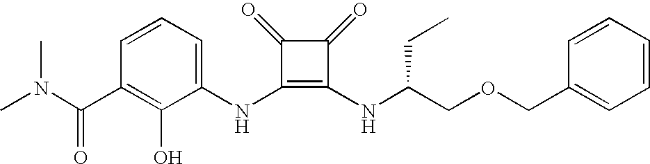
CN(C(C1=C(O)C(NC2=C(NC(COCC3=CC=CC=C3)CC)C(=O)C2=O)=CC=C1)=O)C
